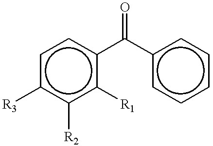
c1c([R3])c([R2])c([R1])c(C(c2ccccc2)=O)c1
